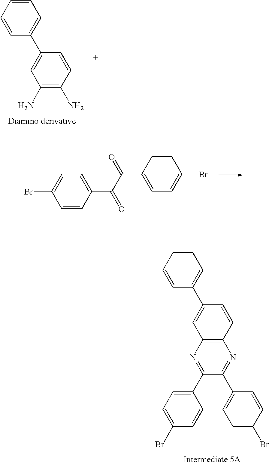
C1=CC(C(=O)C(C2=CC=C(Br)C=C2)=O)=CC=C1Br.C12=C(N=C(C3=CC=C(Br)C=C3)C(C3=CC=C(Br)C=C3)=N1)C=C(C1=CC=CC=C1)C=C2.C1(N)=C(N)C=CC(C2=CC=CC=C2)=C1
